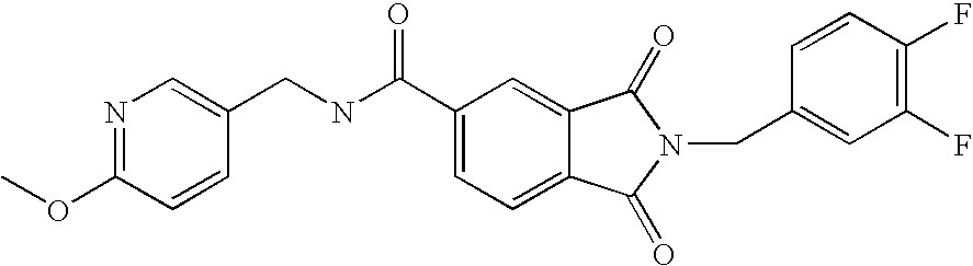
N1=C(OC)C=CC(CNC(C2=CC=C3C(=C2)C(=O)N(CC2=CC(F)=C(F)C=C2)C3=O)=O)=C1
